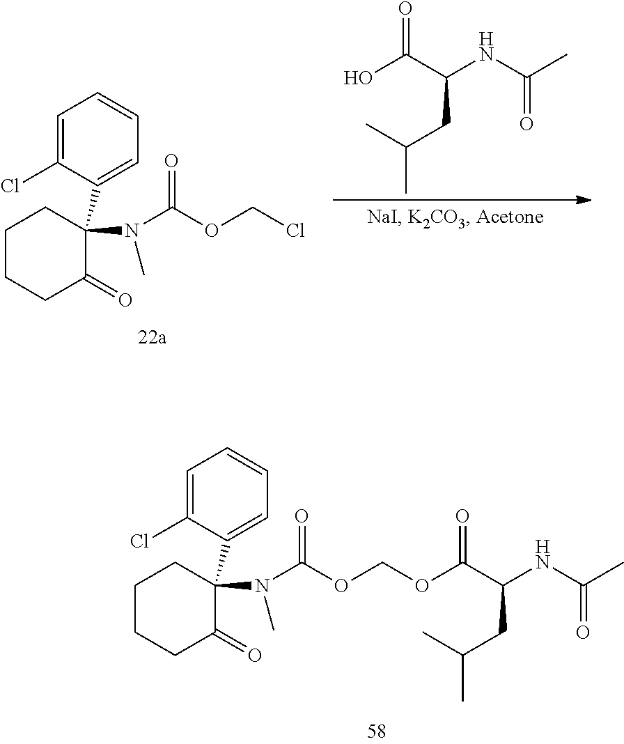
C1CCC(=O)C(C2=CC=CC=C2Cl)(N(C(=O)OCOC(C(NC(=O)C)CC(C)C)=O)C)C1.C1CCC(=O)C(C2=CC=CC=C2Cl)(N(C(=O)OCCl)C)C1.OC(C(NC(=O)C)CC(C)C)=O
